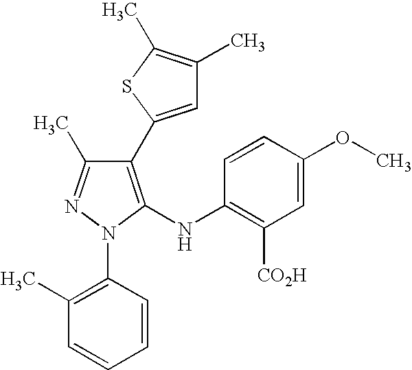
C1(C2=CC(C)=C(C)S2)=C(NC2=C([CO2H])C=C(OC)C=C2)N(C2=C(C)C=CC=C2)N=C1C
